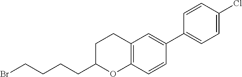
BrCCCCC1OC2=C(CC1)C=C(C1=CC=C(Cl)C=C1)C=C2
